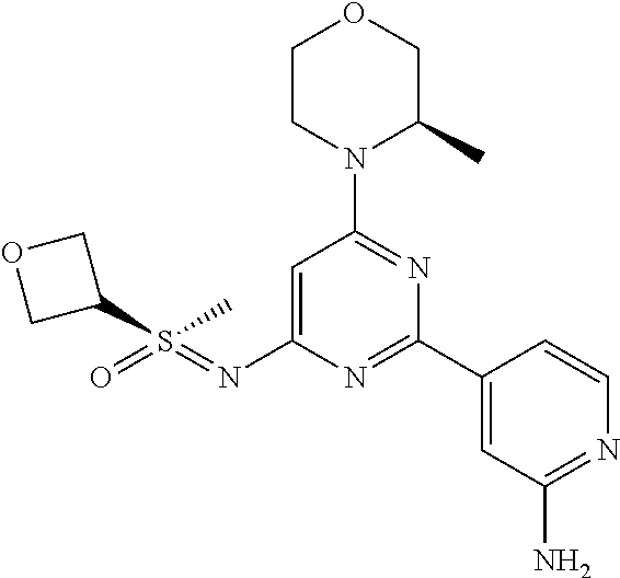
C1=C(N=S(C2COC2)(C)=O)N=C(C2=CC(N)=NC=C2)N=C1N1C(C)COCC1
